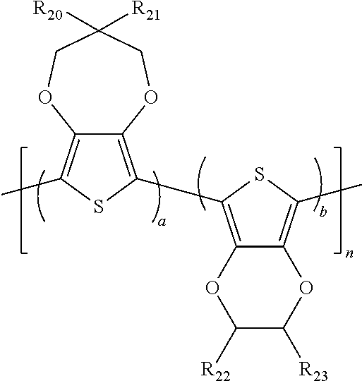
C12=C(C3=C4C(=C(C)S3)OC([R23])C([R22])O4)SC(C)=C1OCC([R21])([R20])CO2
